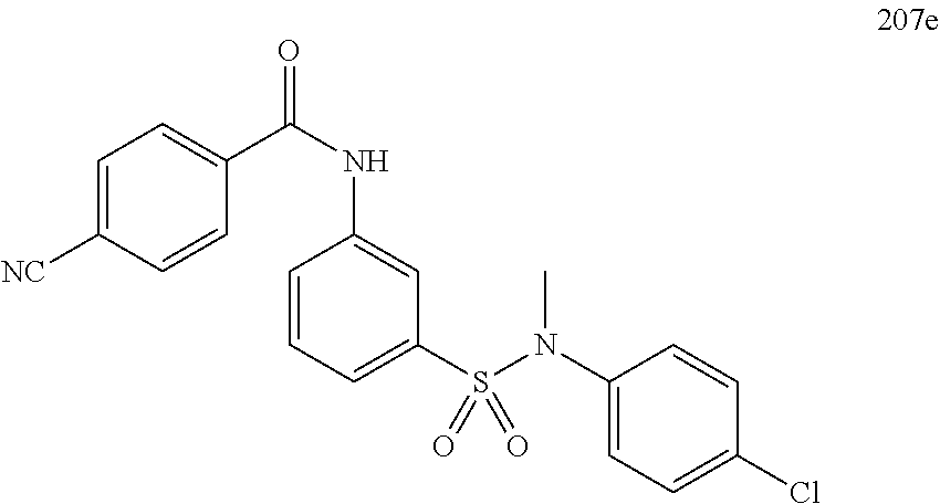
C1=CC=C(S(N(C2=CC=C(Cl)C=C2)C)(=O)=O)C=C1NC(C1=CC=C([NC])C=C1)=O
